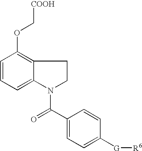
C1=CC=C2C(=C1OC[COOH])CCN2C(C1=CC=C([G][R6])C=C1)=O
